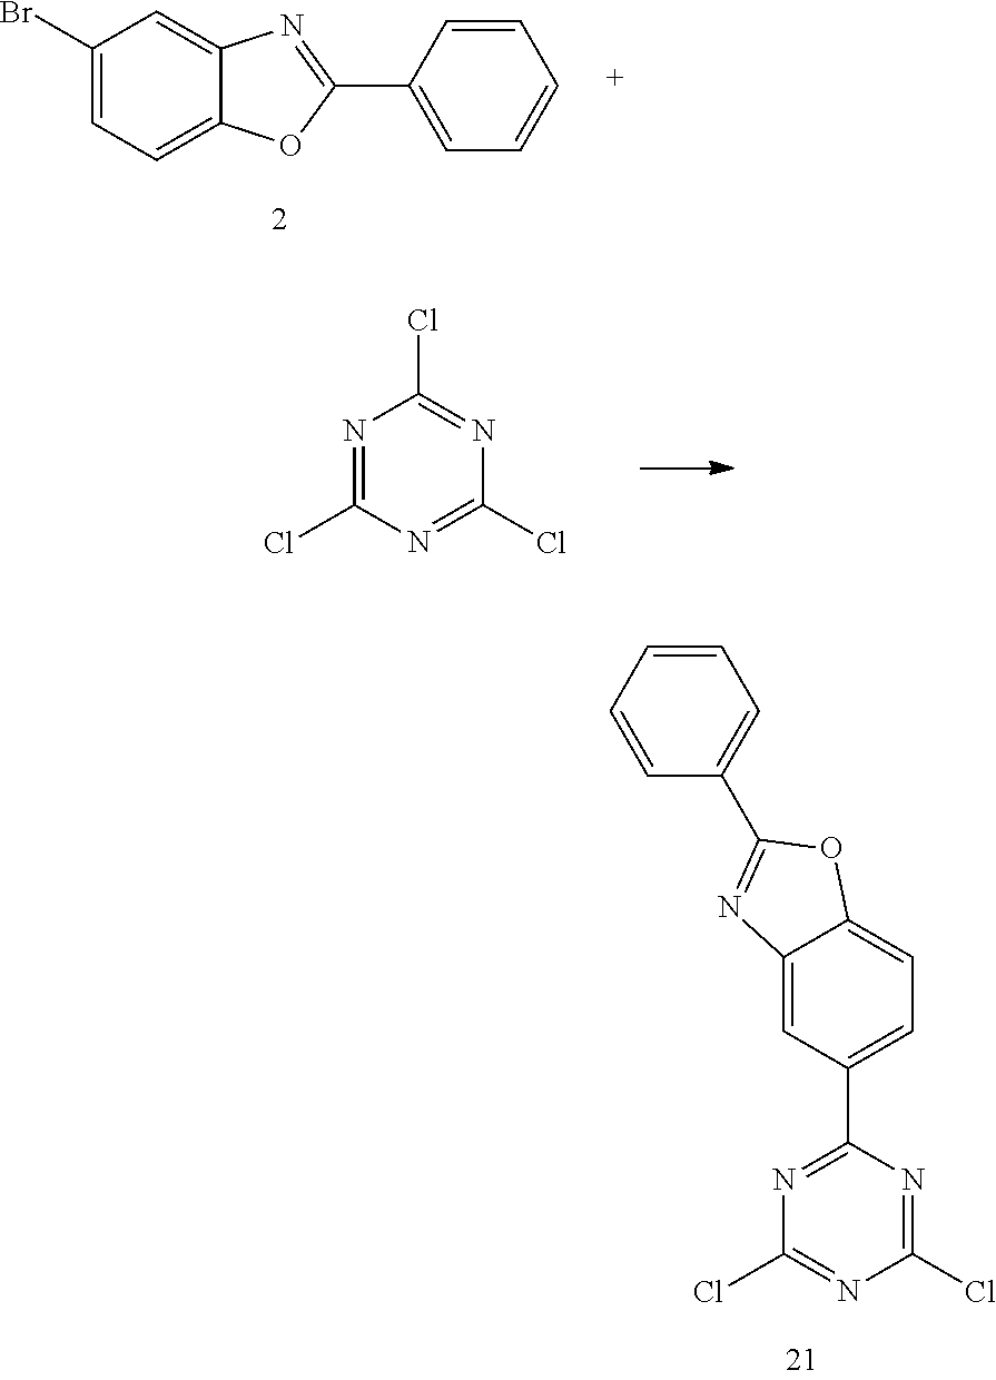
C1(Br)=CC=C2C(=C1)N=C(C1=CC=CC=C1)O2.N1=C(Cl)N=C(Cl)N=C1Cl.C1(Cl)=NC(C2=CC=C3C(=C2)N=C(C2=CC=CC=C2)O3)=NC(Cl)=N1
